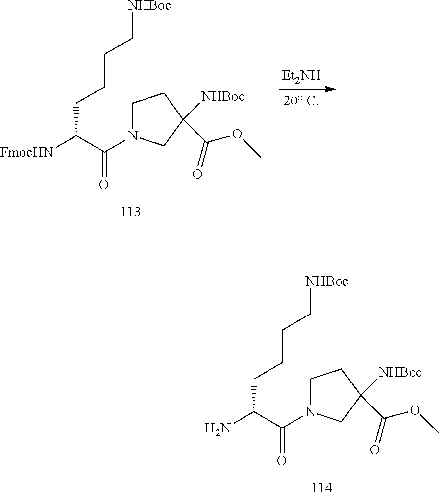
C1CC([NHBoc])(C(OC)=O)CN1C(C([FmocHN])CCCC[NHBoc])=O.[20 C].[Et2NH].C1CC([NHBoc])(C(OC)=O)CN1C(C(N)CCCC[NHBoc])=O
